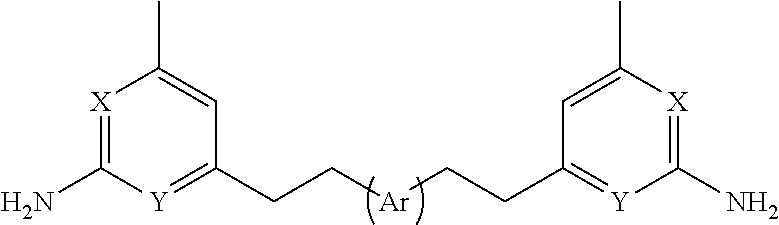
[X]1=C(N)[Y]=C(CC[Ar]CCC2=[Y]C(N)=[X]C(C)=C2)C=C1C
